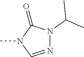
N1=CN(C)C(=O)N1C(C)C
